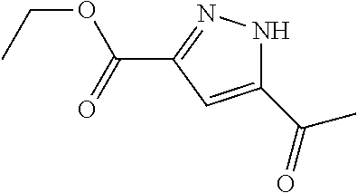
C1(C(=O)C)=CC(C(=O)OCC)=NN1
